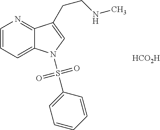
C1=CC=C2C(=N1)C(CCNC)=CN2S(C1=CC=CC=C1)(=O)=O.[HCO2H]
